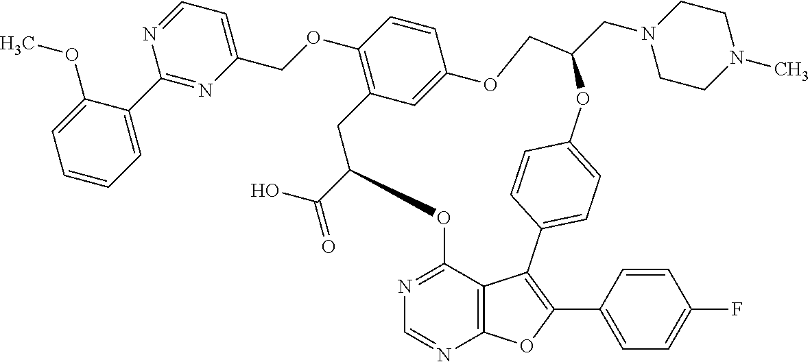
C12=NC=NC3=C1C(=C(C1=CC=C(F)C=C1)O3)C1=CC=C(C=C1)OC(CN1CCN(C)CC1)COC1=CC(=C(OCC3=CC=NC(C4=CC=CC=C4OC)=N3)C=C1)CC(C(=O)O)O2
